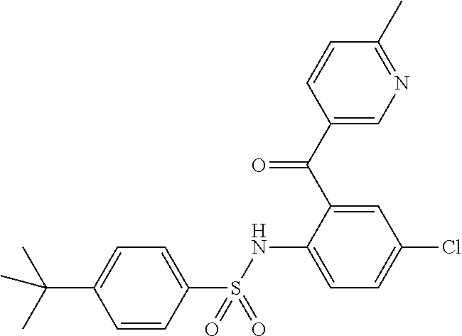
C1=CC(S(NC2=CC=C(Cl)C=C2C(C2=CN=C(C)C=C2)=O)(=O)=O)=CC=C1C(C)(C)C
